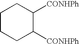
C1CCC([CONHPh])C([CONHPh])C1
